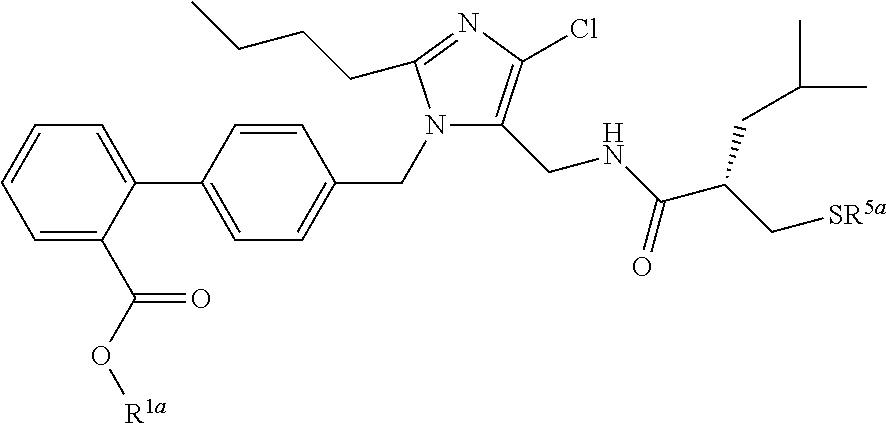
C1=C(C(=O)O[R1a])C(C2=CC=C(CN3C(CNC(=O)C(CC(C)C)C[SR5a])=C(Cl)N=C3CCCC)C=C2)=CC=C1
